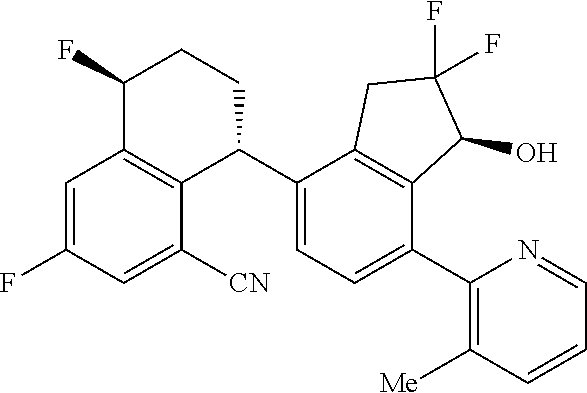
C1=C(F)C=C([CN])C2=C1C(F)CCC2C1=CC=C(C2=C([Me])C=CC=N2)C2=C1CC(F)(F)C2O
